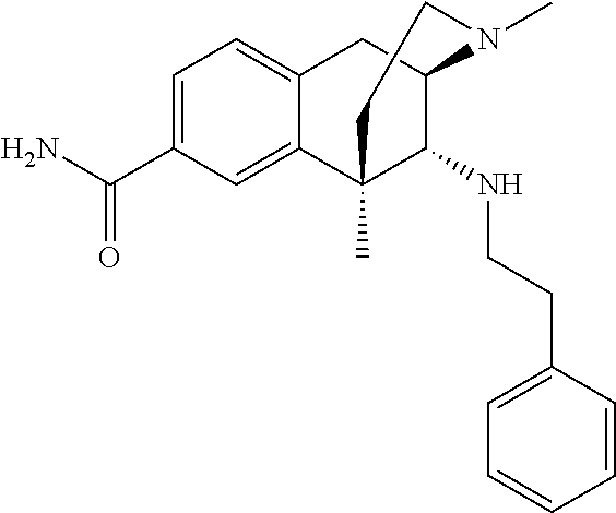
C1=C(C(N)=O)C=C2C(=C1)CC1C(NCCC3=CC=CC=C3)C2(C)CCN1C
